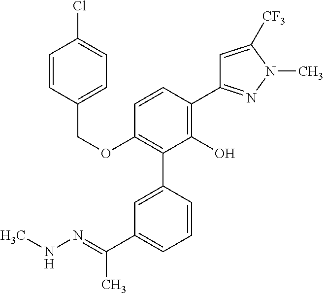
C(OC1=C(C2=CC(C(C)=NNC)=CC=C2)C(O)=C(C2=NN(C)C([CF3])=C2)C=C1)C1=CC=C(Cl)C=C1
